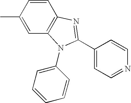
C1(C2=NC3=C(C=C(C)C=C3)N2C2=CC=CC=C2)=CC=NC=C1
